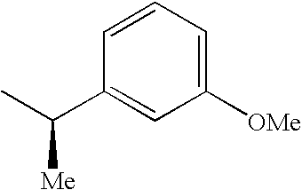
C1([OMe])=CC=CC(C(C)[Me])=C1
